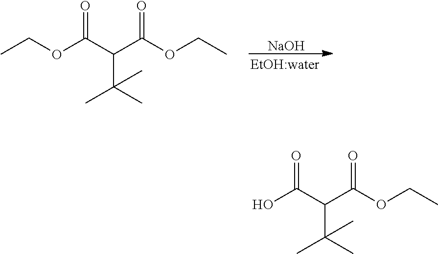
[NaOH].CCOC(C(C(OCC)=O)C(C)(C)C)=O.OC(C(C(OCC)=O)C(C)(C)C)=O
